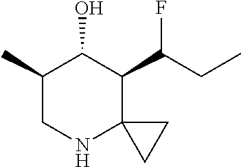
C1(C)CNC2(C(C(CC)F)C1O)CC2
